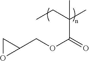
C1(COC(=O)C(C)(C)CC)CO1
